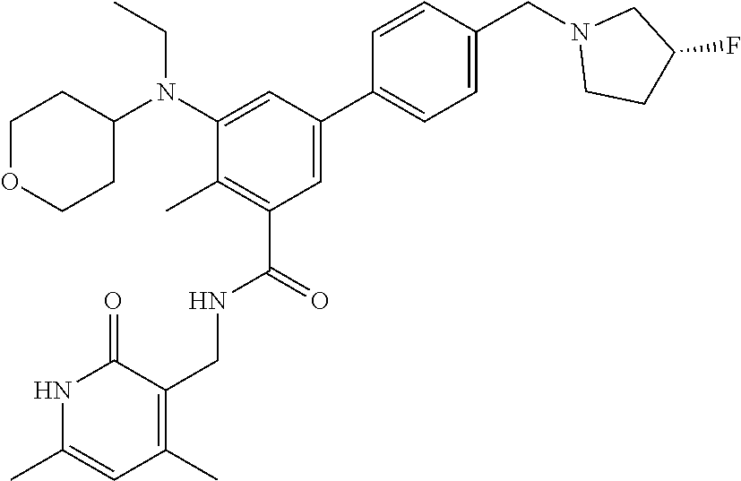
C1OCCC(N(C2=CC(C3=CC=C(CN4CCC(F)C4)C=C3)=CC(C(NCC3=C(C)C=C(C)NC3=O)=O)=C2C)CC)C1
